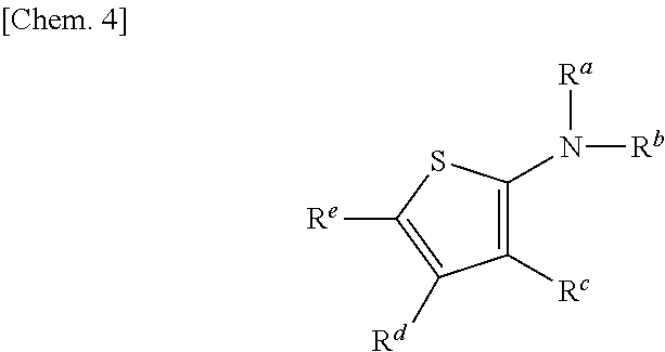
C1([Rc])=C(N([Rb])[Ra])SC([Re])=C1[Rd]
